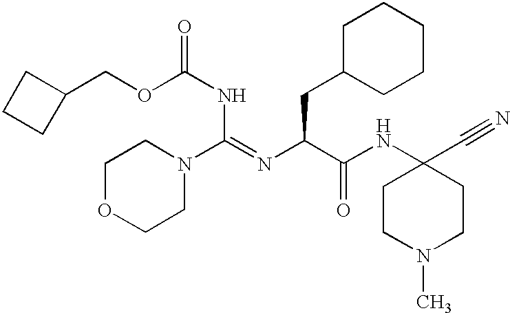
C1OCCN(C(=NC(C(NC2(C#N)CCN(C)CC2)=O)CC2CCCCC2)NC(OCC2CCC2)=O)C1
